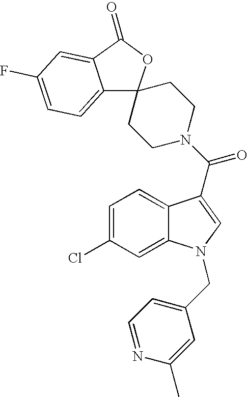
C12=CC=C(F)C=C1C(=O)OC21CCN(C(=O)C2=CN(CC3=CC=NC(C)=C3)C3=CC(Cl)=CC=C32)CC1
